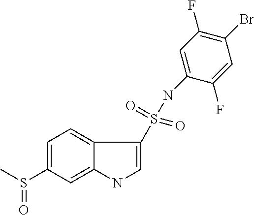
C1=C(S(C)=O)C=C2C(=C1)C(S(NC1=CC(F)=C(Br)C=C1F)(=O)=O)=CN2
